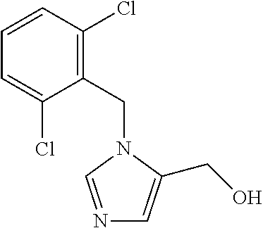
N1=CN(CC2=C(Cl)C=CC=C2Cl)C(CO)=C1
